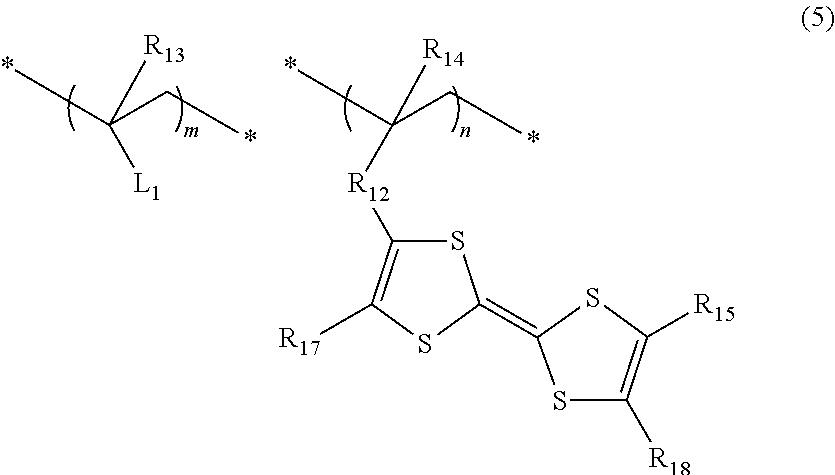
*C(C*)([R13])[L1].*C(C*)([R14])[R12]C1=C([R17])SC(=C2SC([R18])=C([R15])S2)S1
